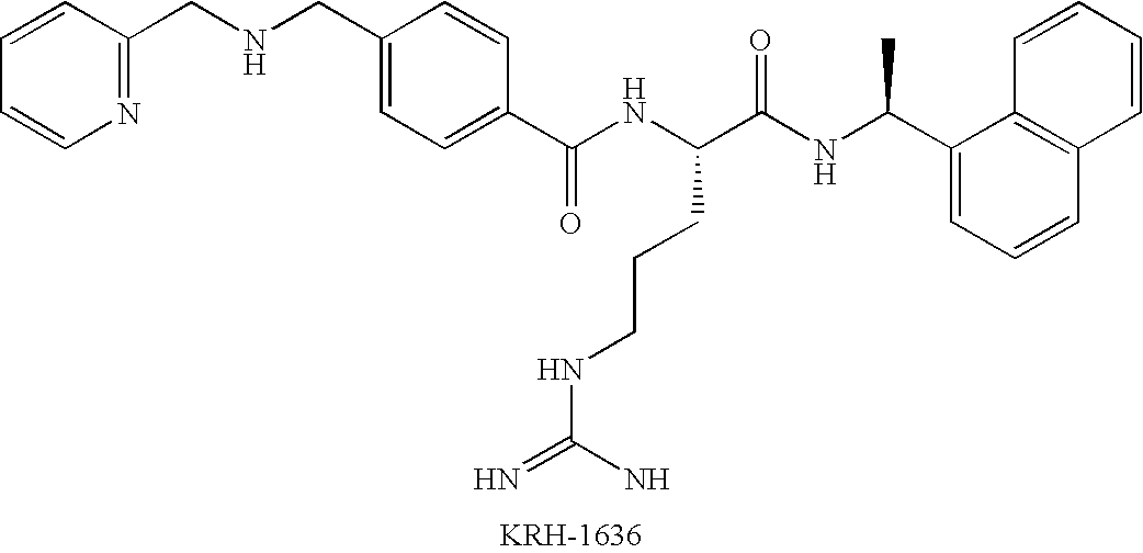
C1=CN=C(CNCC2=CC=C(C(NC(C(NC(C3=CC=CC4=C3C=CC=C4)C)=O)CCCNC(=N)N)=O)C=C2)C=C1
